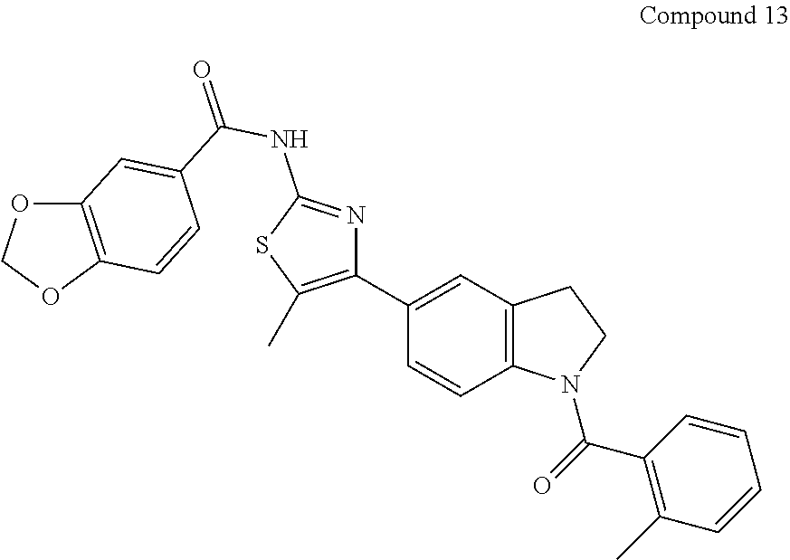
C1(C2=CC3=C(C=C2)N(C(=O)C2=C(C)C=CC=C2)CC3)=C(C)SC(NC(=O)C2=CC3=C(C=C2)OCO3)=N1
